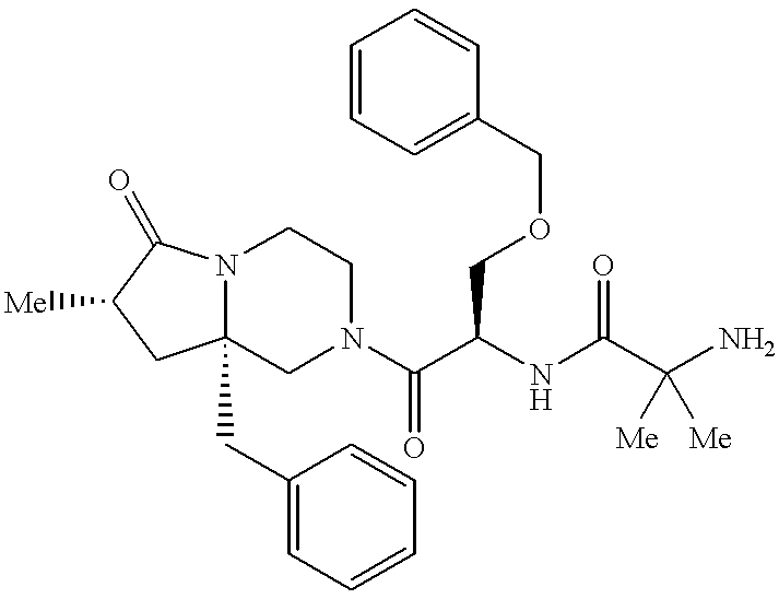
N12C(CC3=CC=CC=C3)(CN(C(C(NC(C(N)([Me])[Me])=O)COCC3=CC=CC=C3)=O)CC1)CC([Me])C2=O
